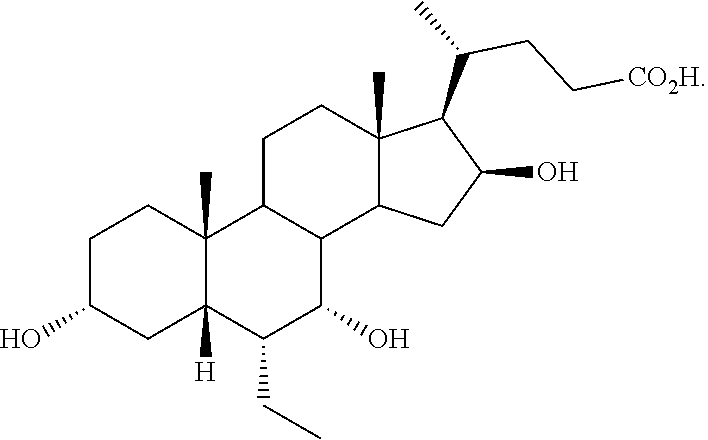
C1C(O)CC2([H])C(C)(C1)C1C(C(O)C2CC)C2C(C)(CC1)C(C(C)CC[CO2H])C(O)C2
